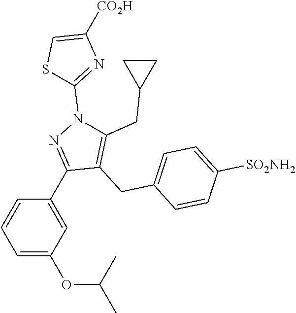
S1C=C([CO2H])N=C1N1C(CC2CC2)=C(CC2=CC=C([SO2NH2])C=C2)C(C2=CC(OC(C)C)=CC=C2)=N1
